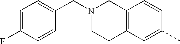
C12=C(C=C(C)C=C1)CCN(CC1=CC=C(F)C=C1)C2
